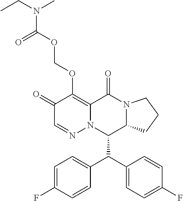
C1(=O)C=NN2C(=C1OCOC(=O)N(C)CC)C(=O)N1C(C2C(C2=CC=C(F)C=C2)C2=CC=C(F)C=C2)CCC1
